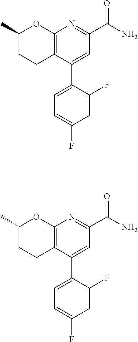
C1(C(=O)N)=NC2=C(C(C3=CC=C(F)C=C3F)=C1)CCC(C)O2.C1(C(=O)N)=NC2=C(C(C3=CC=C(F)C=C3F)=C1)CCC(C)O2
